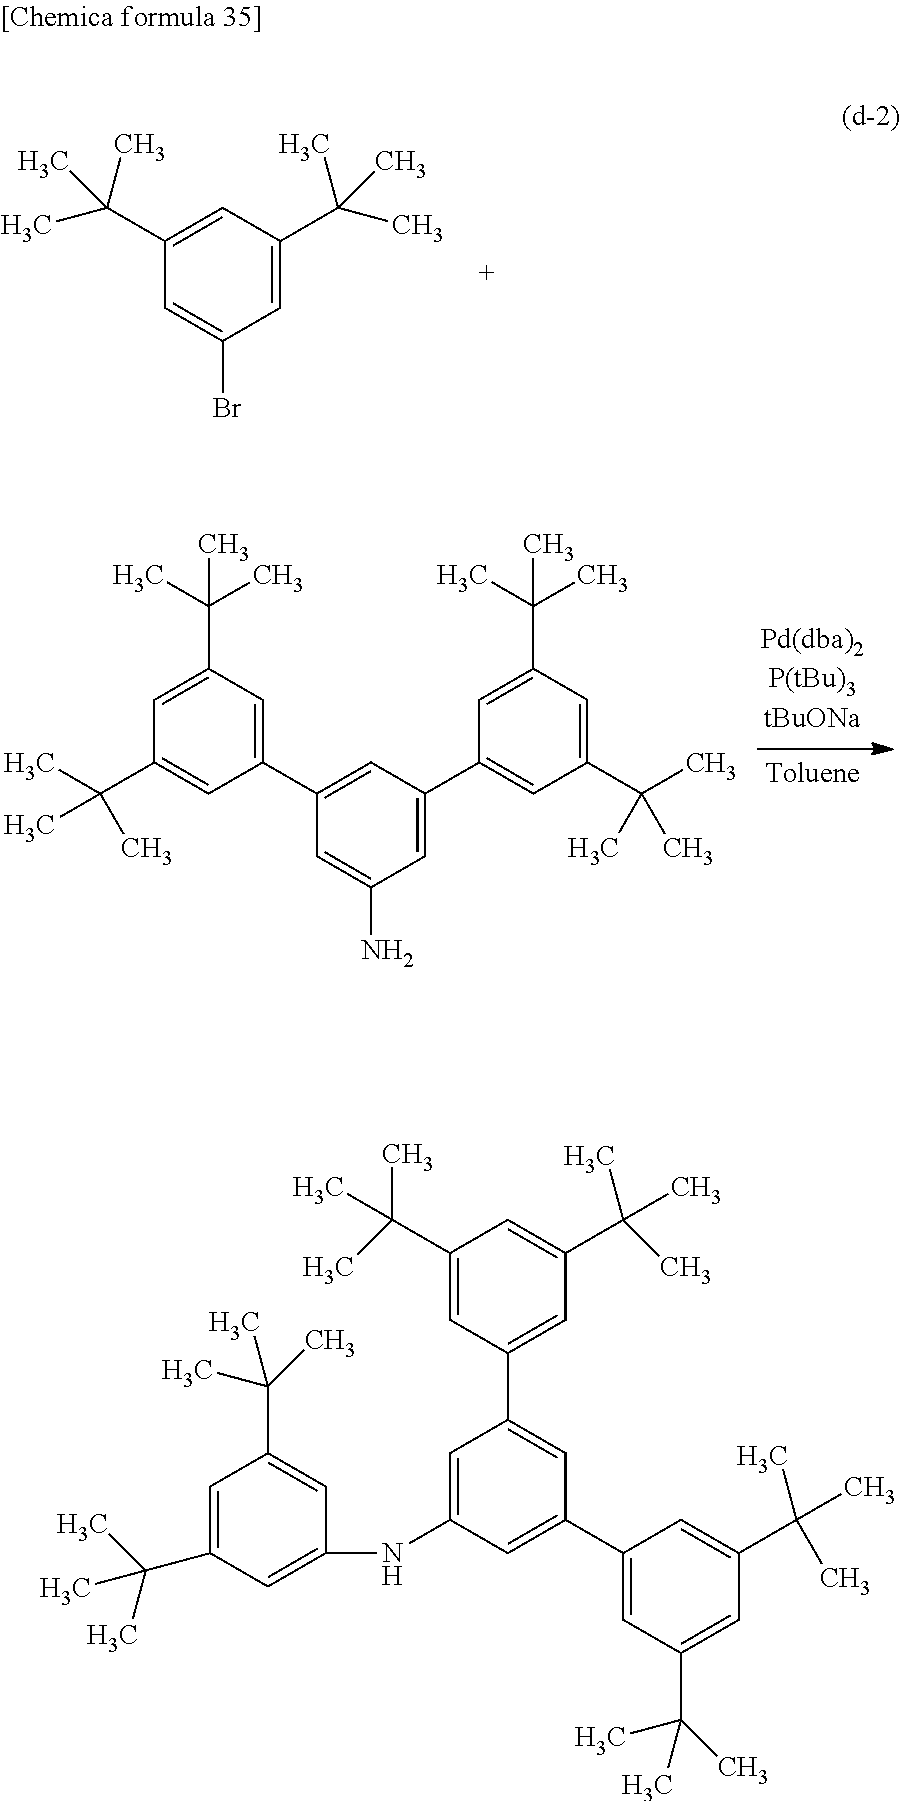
C1=C(C(C)(C)C)C=C(C(C)(C)C)C=C1Br.C1=C(C2=CC(C(C)(C)C)=CC(C(C)(C)C)=C2)C=C(C2=CC(C(C)(C)C)=CC(C(C)(C)C)=C2)C=C1N.C1=C(NC2=CC(C(C)(C)C)=CC(C(C)(C)C)=C2)C=C(C2=CC(C(C)(C)C)=CC(C(C)(C)C)=C2)C=C1C1=CC(C(C)(C)C)=CC(C(C)(C)C)=C1
